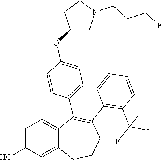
C1=C(O)C=C2C(=C1)C(C1=CC=C(OC3CN(CCCF)CC3)C=C1)=C(C1=C(C(F)(F)F)C=CC=C1)CCC2
